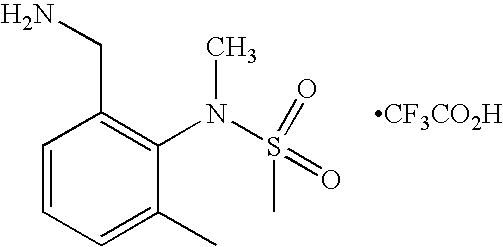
C1=CC=C(C)C(N(C)S(C)(=O)=O)=C1CN.[CF3CO2H]
